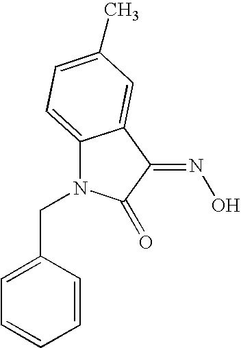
C1=C(CN2C3=CC=C(C)C=C3C(=NO)C2=O)C=CC=C1
